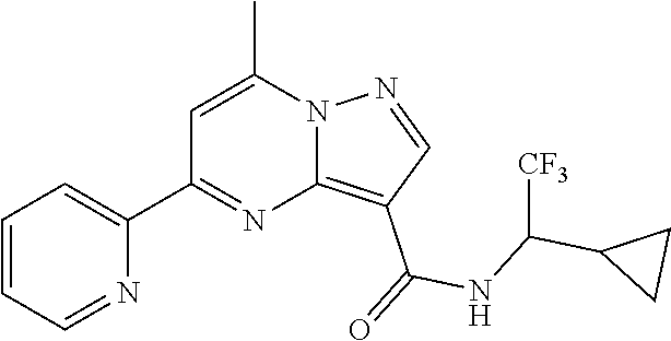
C12=C(C(=O)NC(C3CC3)[CF3])C=NN1C(C)=CC(C1=CC=CC=N1)=N2
